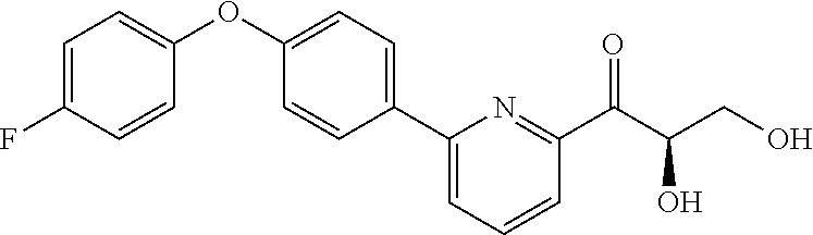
C1=C(F)C=CC(OC2=CC=C(C3=CC=CC(C(C(CO)O)=O)=N3)C=C2)=C1
